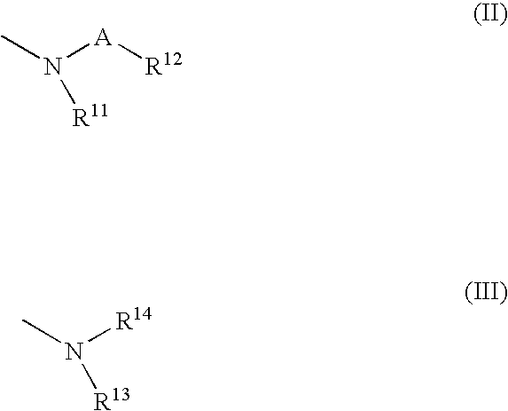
CN([A][R12])[R11].CN([R14])[R13]
